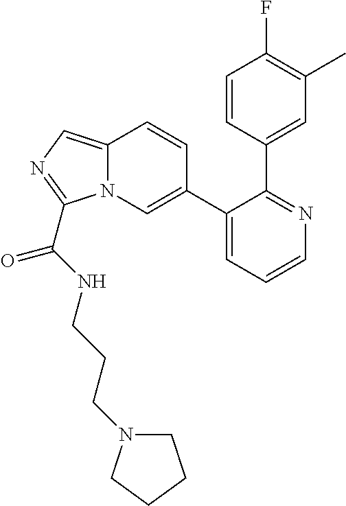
C1(C2=CN3C(=CN=C3C(NCCCN3CCCC3)=O)C=C2)=CC=CN=C1C1=CC(C)=C(F)C=C1
